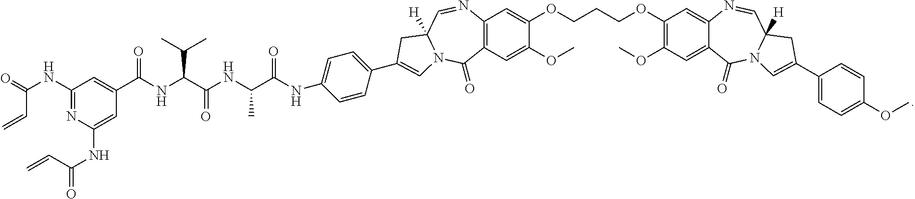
C1(NC(=O)C=C)=NC(NC(C=C)=O)=CC(C(NC(C(NC(C(NC2=CC=C(C3=CN4C([H])(C=NC5=C(C=C(OC)C(OCCCOC6=C(OC)C=C7C(=C6)N=CC6([H])N(C7=O)C=C(C7=CC=C(OC)C=C7)C6)=C5)C4=O)C3)C=C2)=O)C)=O)C(C)C)=O)=C1
